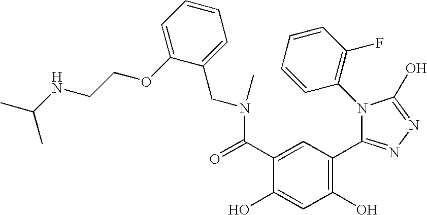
C1(O)=C(C2=NN=C(O)N2C2=C(F)C=CC=C2)C=C(C(=O)N(CC2=CC=CC=C2OCCNC(C)C)C)C(O)=C1
